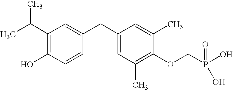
C1(C(C)C)=C(O)C=CC(CC2=CC(C)=C(OCP(O)(O)=O)C(C)=C2)=C1
